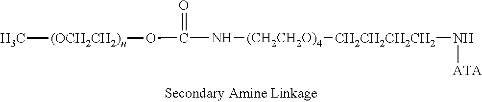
C(O[(OCH2CH2)n]C)(N[(CH2CH2O)4][CH2CH2CH2CH2]N[ATA])=O
